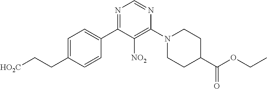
C1=C(CC[HO2C])C=CC(C2=NC=NC(N3CCC(C(OCC)=O)CC3)=C2[NO2])=C1
